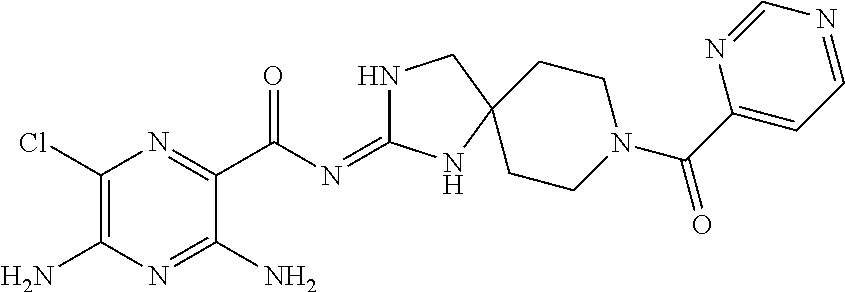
C1(Cl)=C(N)N=C(N)C(C(N=C2NCC3(N2)CCN(C(C2=CC=NC=N2)=O)CC3)=O)=N1
